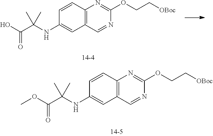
C12=C(C=CC(NC(C(O)=O)(C)C)=C1)N=C(OCC[OBoc])N=C2.C12=C(C=CC(NC(C(OC)=O)(C)C)=C1)N=C(OCC[OBoc])N=C2
